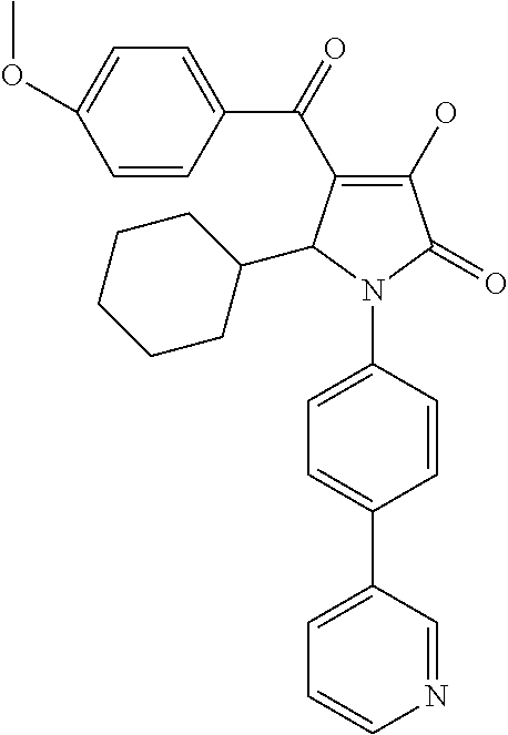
C1(O)=C(C(C2=CC=C(OC)C=C2)=O)C(C2CCCCC2)N(C2=CC=C(C3=CC=CN=C3)C=C2)C1=O
